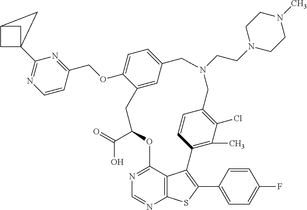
C1(C(=O)O)OC2=NC=NC3=C2C(=C(C2=CC=C(F)C=C2)S3)C2=C(C)C(Cl)=C(C=C2)CN(CCN2CCN(C)CC2)CC2=CC=C(OCC3=NC(C45CC(C4)C5)=NC=C3)C(=C2)C1
